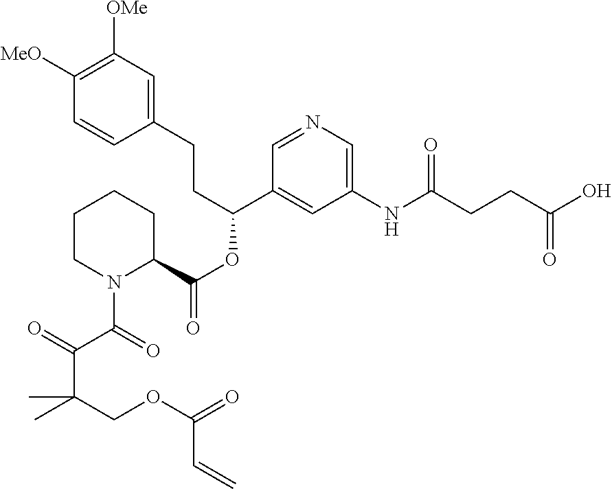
C1(CCC(OC(=O)C2CCCCN2C(=O)C(=O)C(COC(=O)C=C)(C)C)C2=CC(NC(CCC(O)=O)=O)=CN=C2)=CC([OMe])=C([MeO])C=C1
